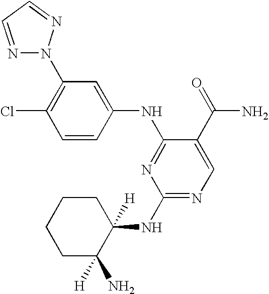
C1=CC(NC2=NC(NC3([H])CCCCC3(N)[H])=NC=C2C(=O)N)=CC(N2N=CC=N2)=C1Cl
